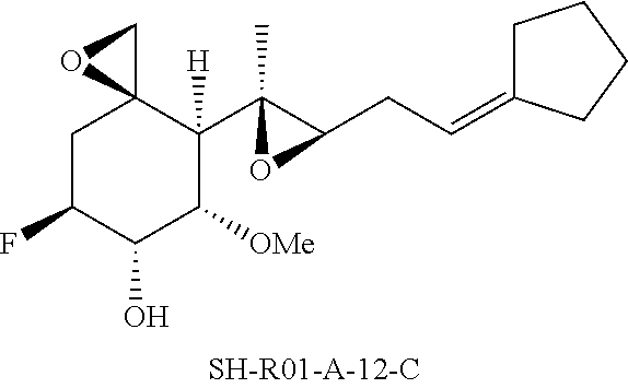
C1C(F)C(O)C([OMe])C(C2(C)C(CC=C3CCCC3)O2)([H])C12CO2
